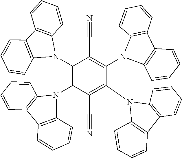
C(C1=C(N2C3=C(C4=C2C=CC=C4)C=CC=C3)C(N2C3=C(C4=C2C=CC=C4)C=CC=C3)=C(C#N)C(N2C3=C(C4=C2C=CC=C4)C=CC=C3)=C1N1C2=C(C3=C1C=CC=C3)C=CC=C2)#N
